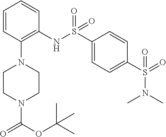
C(=O)(N1CCN(C2=C(NS(=O)(C3=CC=C(S(N(C)C)(=O)=O)C=C3)=O)C=CC=C2)CC1)OC(C)(C)C
